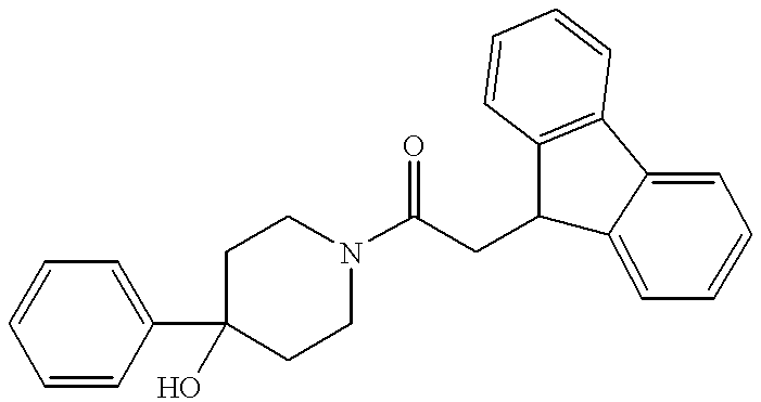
C1=CC(C2(O)CCN(C(CC3C4=CC=CC=C4C4=C3C=CC=C4)=O)CC2)=CC=C1
